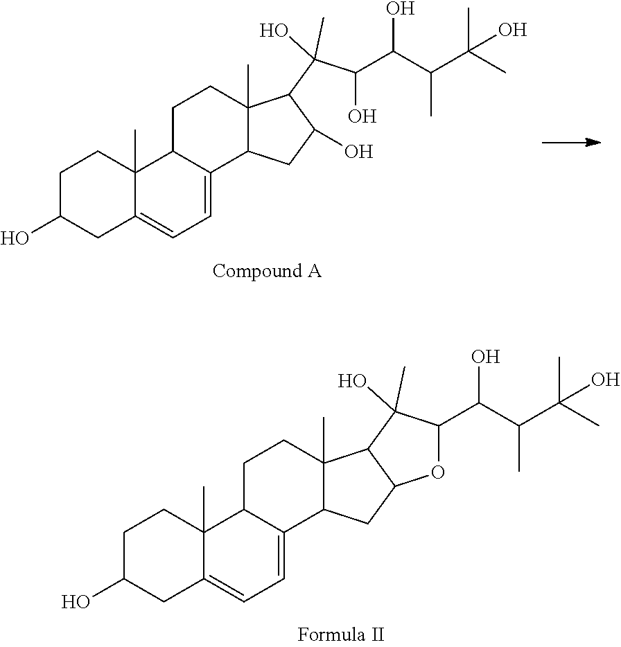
C12=CC=C3C(C)(C1CCC1(C)C2CC(O)C1C(O)(C)C(O)C(C(C(C)(C)O)C)O)CCC(O)C3.C12=CC=C3C(C)(C1CCC1(C)C2CC2C1C(O)(C)C(C(C(C(C)(C)O)C)O)O2)CCC(O)C3
